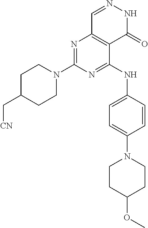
N1=C(N2CCC(C[CN])CC2)N=C(NC2=CC=C(N3CCC(OC)CC3)C=C2)C2=C1C=NNC2=O
